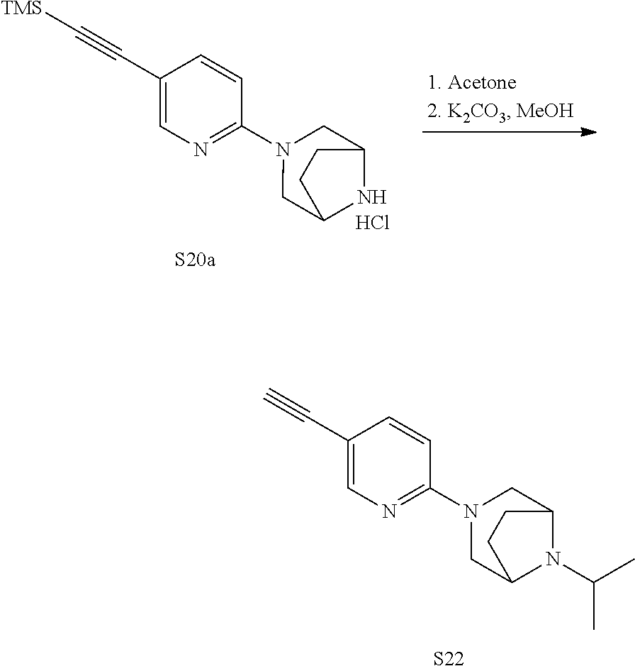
C1(C#C[TMS])=CN=C(N2CC3NC(C2)CC3)C=C1.Cl.C1(C#C)=CN=C(N2CC3N(C(C)C)C(C2)CC3)C=C1.[S22]
